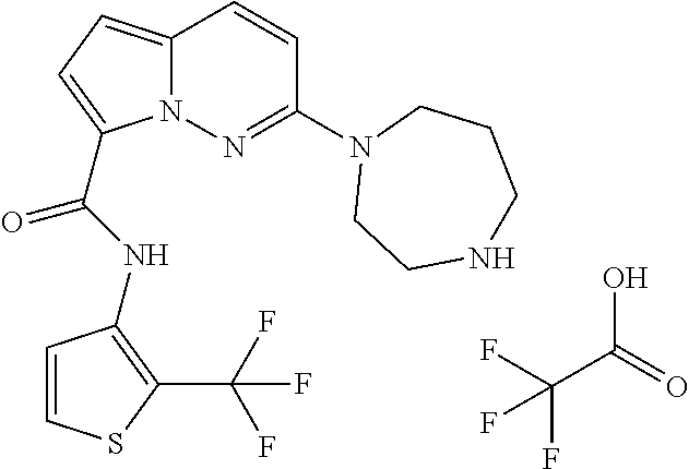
OC(=O)C(F)(F)F.C12=CC=C(C(NC3=C(C(F)(F)F)SC=C3)=O)N1N=C(N1CCNCCC1)C=C2
